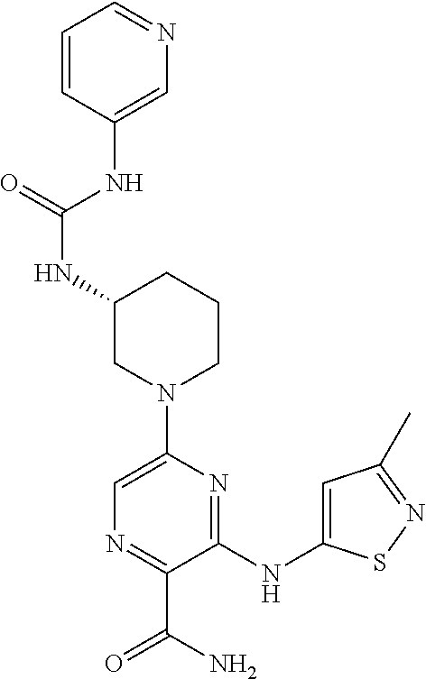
N(C1CN(C2=CN=C(C(N)=O)C(NC3=CC(C)=NS3)=N2)CCC1)C(=O)NC1=CN=CC=C1
